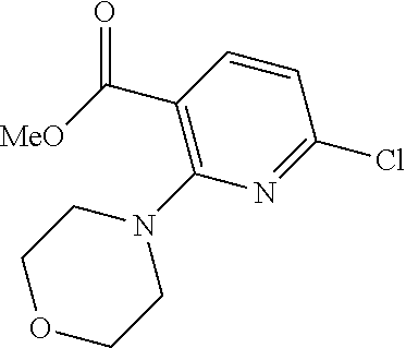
C(C1=C(N2CCOCC2)N=C(Cl)C=C1)([MeO])=O
